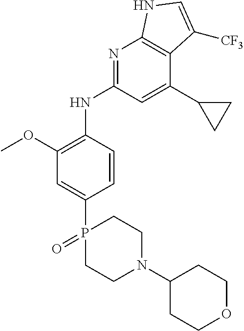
C1=C(P2(=O)CCN(C3CCOCC3)CC2)C=CC(NC2=NC3=C(C(C4CC4)=C2)C([CF3])=CN3)=C1OC
